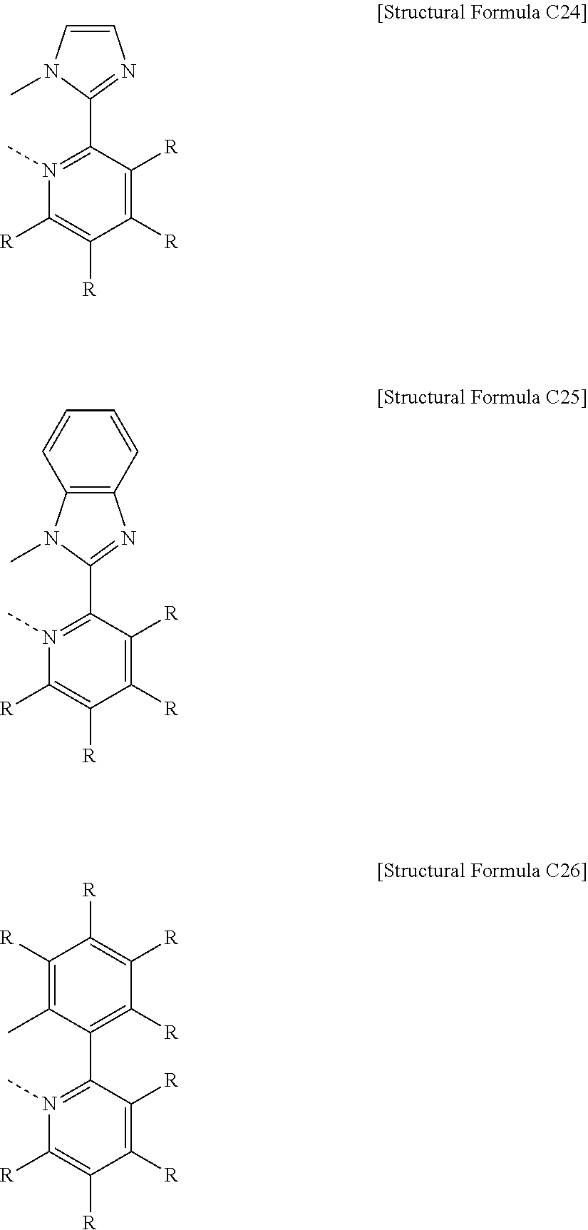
C1([R])=C([R])C(C2=NC=CN2C)=N(C)C([R])=C1[R].C1([R])=C([R])C(C2=NC3=C(N2C)C=CC=C3)=N(C)C([R])=C1[R].C1([R])=C([R])C(C2=C([R])C([R])=C([R])C([R])=C2C)=N(C)C([R])=C1[R]
